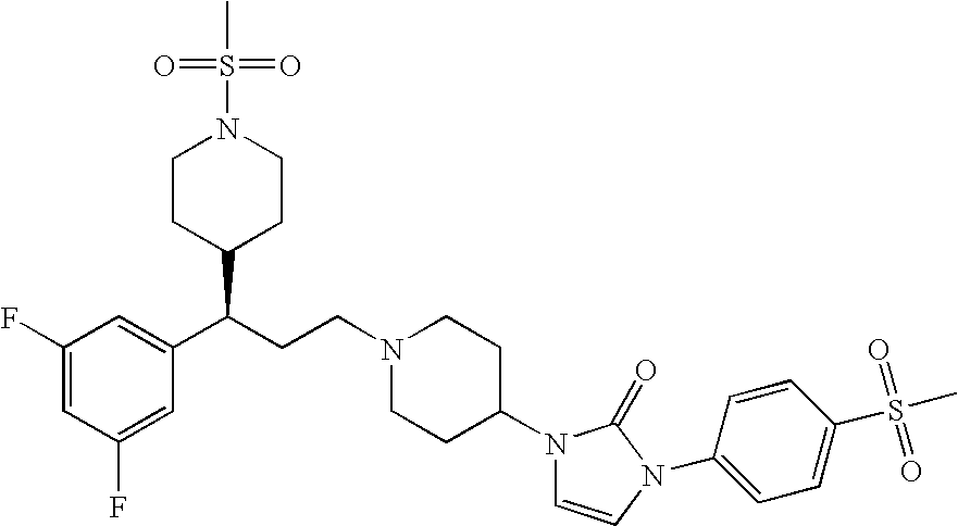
C1(F)=CC(F)=CC(C(CCN2CCC(N3C=CN(C4=CC=C(S(C)(=O)=O)C=C4)C3=O)CC2)C2CCN(S(C)(=O)=O)CC2)=C1
